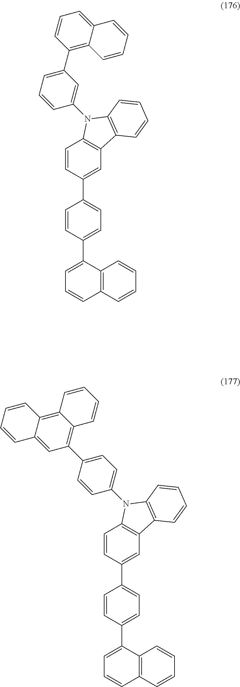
C12=C(C(C3=CC=C(C4=CC5=C(C=C4)N(C4=CC(C6=C7C(=CC=C6)C=CC=C7)=CC=C4)C4=C5C=CC=C4)C=C3)=CC=C1)C=CC=C2.C12=C(C(C3=CC=C(C4=CC5=C(C=C4)N(C4=CC=C(C6=C7C(=C8C(=C6)C=CC=C8)C=CC=C7)C=C4)C4=C5C=CC=C4)C=C3)=CC=C1)C=CC=C2
